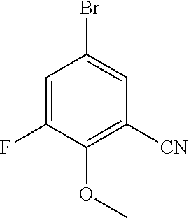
C1=C(F)C(OC)=C([CN])C=C1Br
